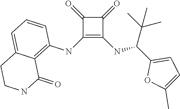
C1(NC2=C3C(=CC=C2)CCNC3=O)=C(NC(C2=CC=C(C)O2)C(C)(C)C)C(=O)C1=O
